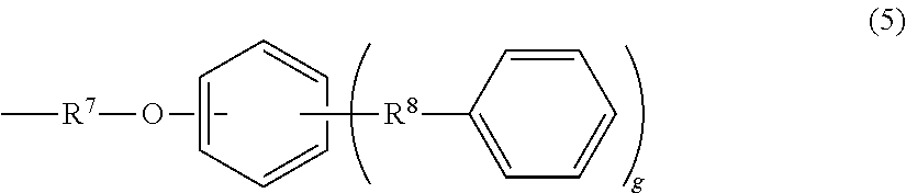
CO[R7]C.C1=CC=CC=C1.C[R8]C1=CC=CC=C1
